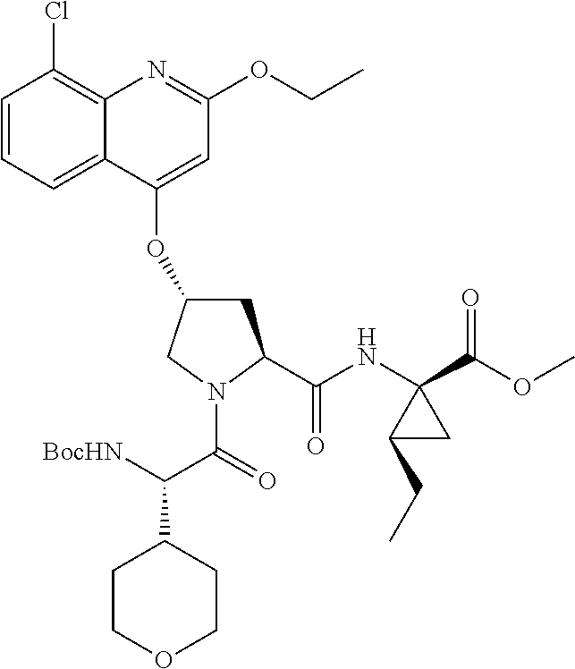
C1C(OC2=CC(OCC)=NC3=C(Cl)C=CC=C23)CN(C(=O)C([BocHN])C2CCOCC2)C1C(NC1(C(OC)=O)C(CC)C1)=O
